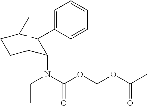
C1=CC=C(C2C(N(CC)C(OC(OC(C)=O)C)=O)C3CCC2C3)C=C1
